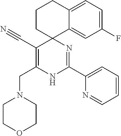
C(C1=C(CN2CCOCC2)NC(C2=CC=CC=N2)=NC12CCCC1=CC=C(F)C=C21)#N
